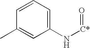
C1=CC=C(N[C*]=O)C=C1C
